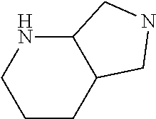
C1CC2C(NC1)CNC2
